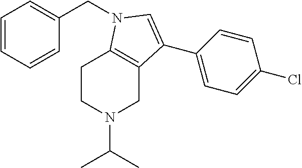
C1CN(C(C)C)CC2=C1N(CC1=CC=CC=C1)C=C2C1=CC=C(Cl)C=C1
